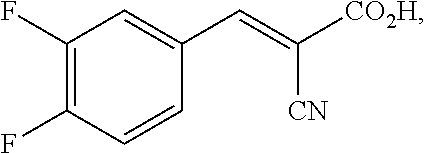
C1(F)=C(F)C=CC(C=C([CO2H])[CN])=C1
